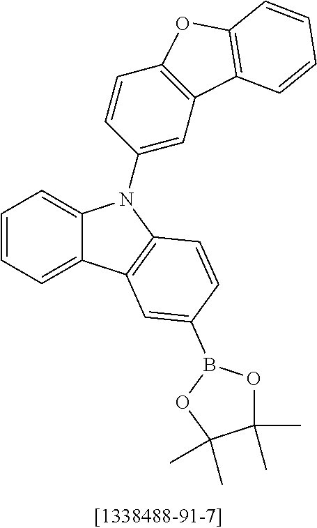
C1=CC=C2C(=C1)N(C1=CC3=C(C=C1)OC1=C3C=CC=C1)C1=C2C=C(B2OC(C)(C)C(C)(C)O2)C=C1
